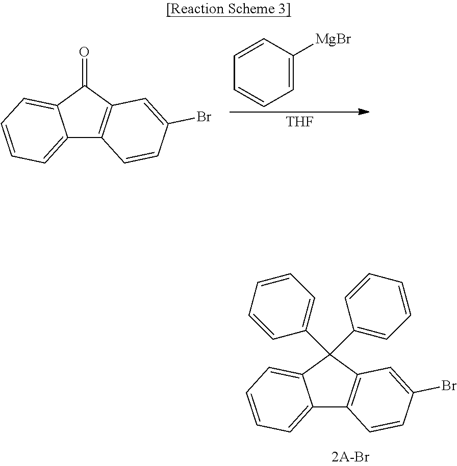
C12=CC=CC=C1C(C1=CC=CC=C1)(C1=CC=CC=C1)C1=C2C=CC(Br)=C1.C12=CC=CC=C1C(=O)C1=C2C=CC(Br)=C1.[THF].C1=CC=CC=C1[MgBr]
